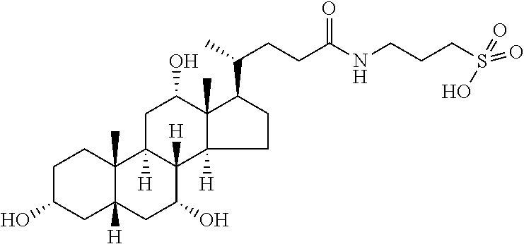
C1C(O)CC2([H])C(C)(C1)C1([H])C([H])(C(O)C2)C2([H])C(C)(C(O)C1)C(C(CCC(NCCCS(=O)(=O)O)=O)C)CC2
